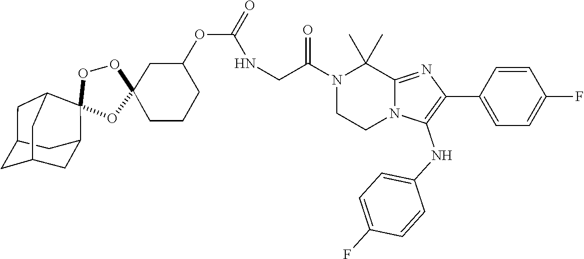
N1(C(CNC(OC2CC3(OOC4(C5CC6CC(CC4C6)C5)O3)CCC2)=O)=O)CCN2C(=NC(C3=CC=C(F)C=C3)=C2NC2=CC=C(F)C=C2)C1(C)C
